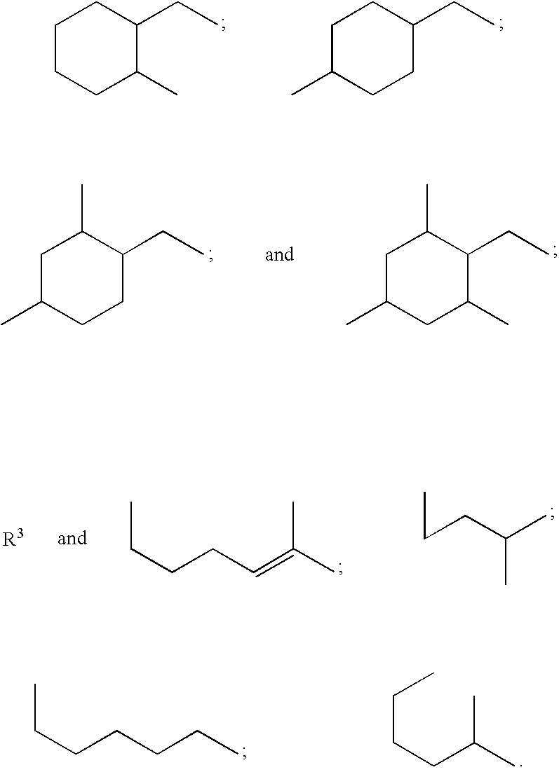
C1CC(CC)C(C)CC1C.C1C(C)C(CC)C(C)CC1C.C1C(C)C(CC)CCC1.C1CC(CC)CCC1C.CCCCCCC.C(CCC(C)C)C.C(CC=C(C)C)CC.CCCC(C)C
